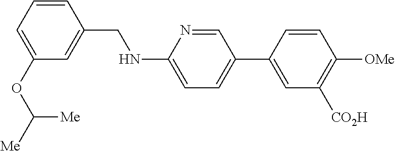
C1=CC(CNC2=CC=C(C3=CC([CO2H])=C([OMe])C=C3)C=N2)=CC(OC([Me])[Me])=C1
